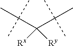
C(C)(C)(C)C(C(C)(C)C)([Ry])[Rx]
